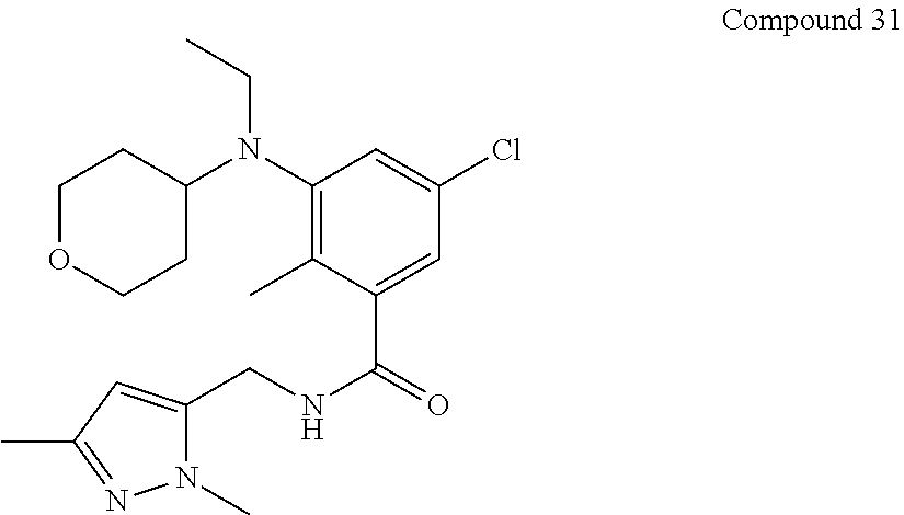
C1OCCC(N(C2=C(C)C(C(=O)NCC3=CC(C)=NN3C)=CC(Cl)=C2)CC)C1
